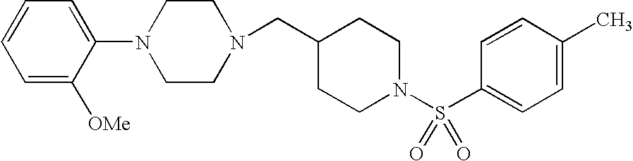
N1(CC2CCN(S(C3=CC=C(C)C=C3)(=O)=O)CC2)CCN(C2=CC=CC=C2[OMe])CC1
